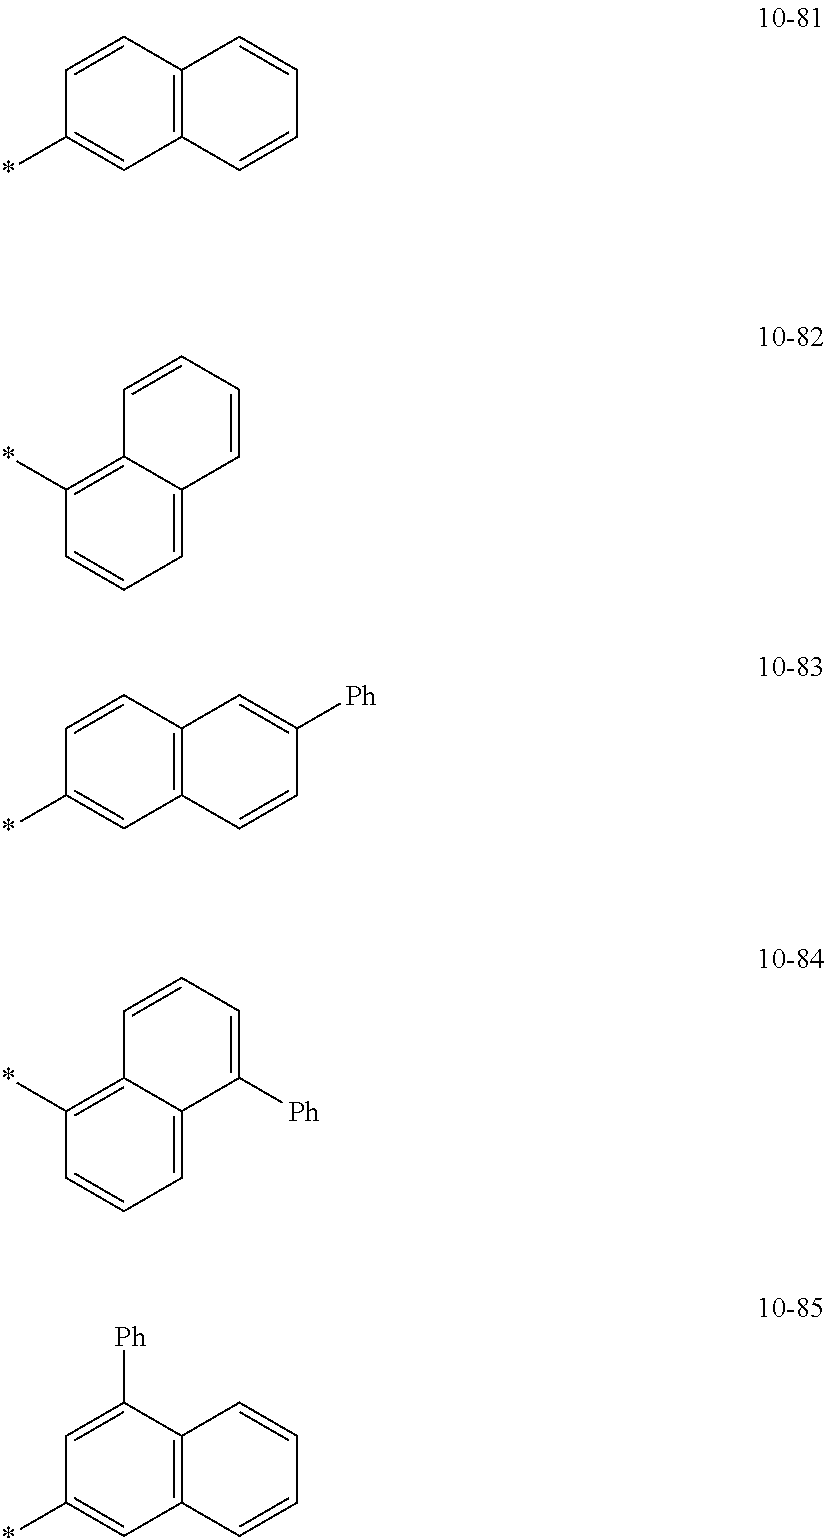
C12=C(C=CC(*)=C1)C=CC=C2.C12=CC=CC(*)=C1C=CC=C2.C12=C(C=CC(*)=C1)C=C([Ph])C=C2.C12=CC=CC(*)=C1C=CC=C2[Ph].C12=C(C([Ph])=CC(*)=C1)C=CC=C2
